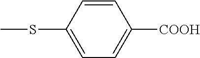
C1=C(SC)C=CC([COOH])=C1
